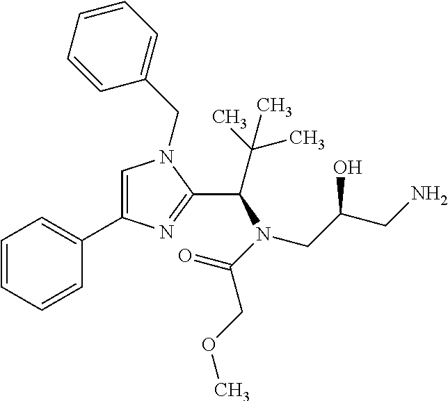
C1=C(C2=CC=CC=C2)N=C(C(C(C)(C)C)N(CC(CN)O)C(=O)COC)N1CC1=CC=CC=C1
